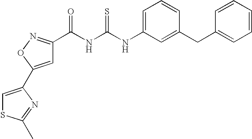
N(C(=S)NC(=O)C1=NOC(C2=CSC(C)=N2)=C1)C1=CC=CC(CC2=CC=CC=C2)=C1
